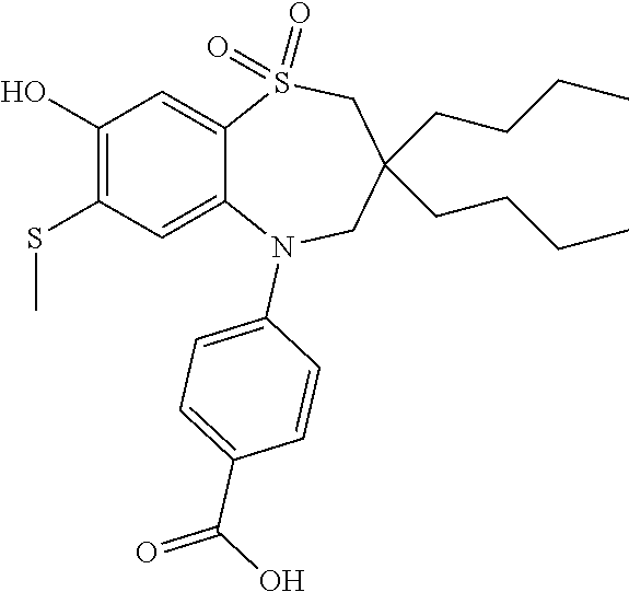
OC1=C(SC)C=C2C(=C1)S(=O)(=O)CC(CCCC)(CCCC)CN2C1=CC=C(C(O)=O)C=C1
